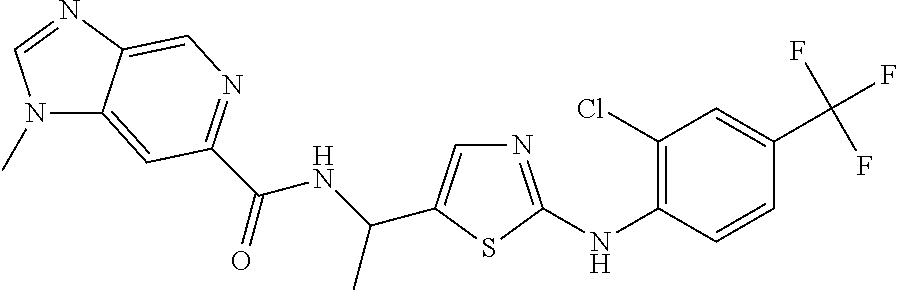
N1(C)C2=CC(C(=O)NC(C)C3=CN=C(NC4=C(Cl)C=C(C(F)(F)F)C=C4)S3)=NC=C2N=C1
